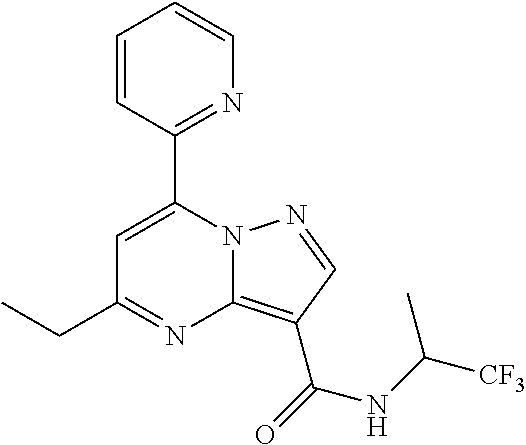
C1=C(C2=NC=CC=C2)N2C(=C(C(=O)NC([CF3])C)C=N2)N=C1CC
